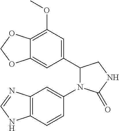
C1(=O)NCC(C2=CC(OC)=C3C(=C2)OCO3)N1C1=CC2=C(NC=N2)C=C1
